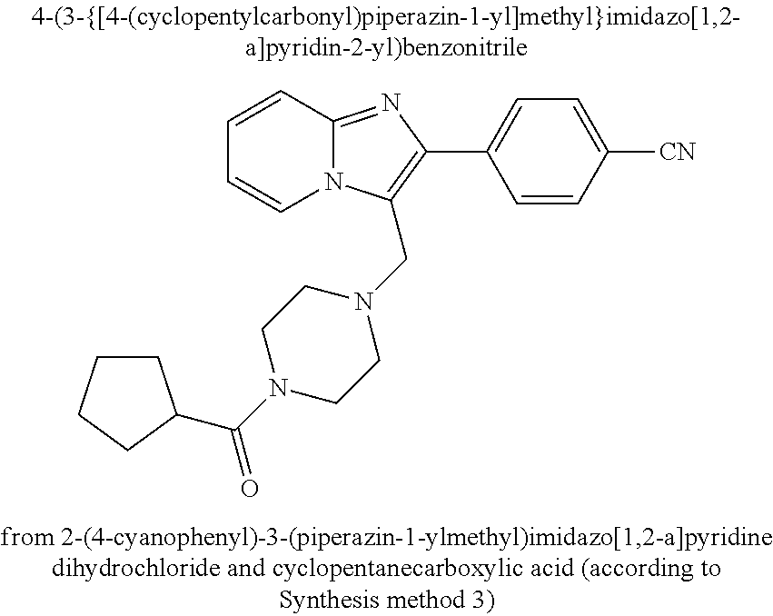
C1=CC2=NC(C3=CC=C([CN])C=C3)=C(CN3CCN(C(=O)C4CCCC4)CC3)N2C=C1
